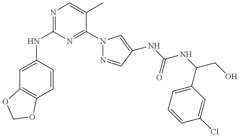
C1(NC2=NC=C(C)C(N3N=CC(NC(NC(CO)C4=CC=CC(Cl)=C4)=O)=C3)=N2)=CC2=C(C=C1)OCO2
